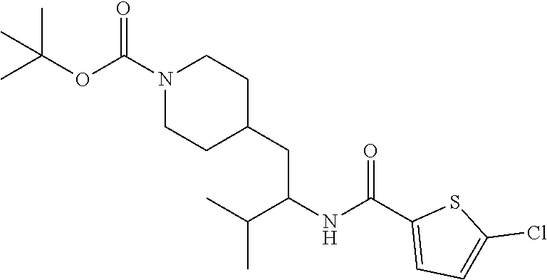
C1(C(NC(C(C)C)CC2CCN(C(=O)OC(C)(C)C)CC2)=O)=CC=C(Cl)S1
